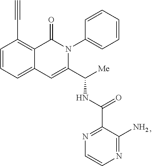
C1=CC=C2C(=C1C#C)C(=O)N(C1=CC=CC=C1)C(C([Me])NC(=O)C1=NC=CN=C1N)=C2
